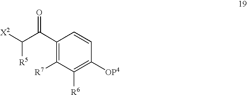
C1([R6])=C([OP4])C=CC(C(C([X2])[R5])=O)=C1[R7]
